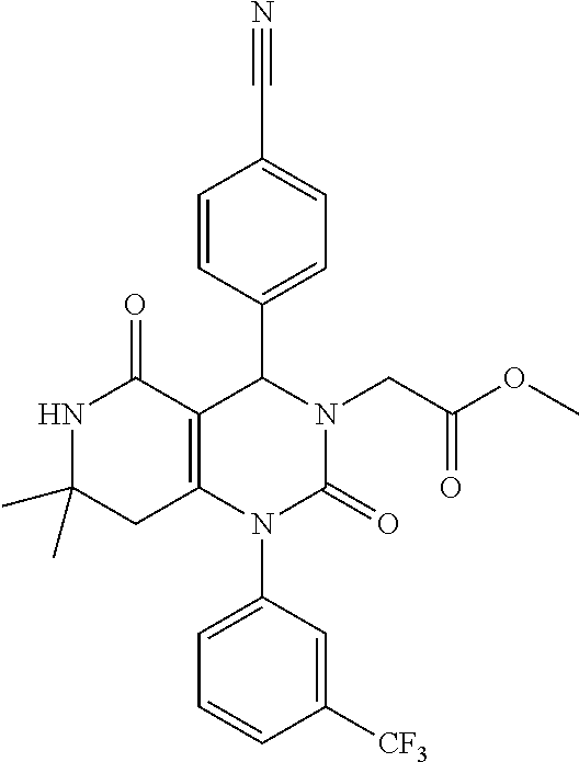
C1([CF3])=CC(N2C3=C(C(C4=CC=C(C#N)C=C4)N(CC(OC)=O)C2=O)C(=O)NC(C)(C)C3)=CC=C1
